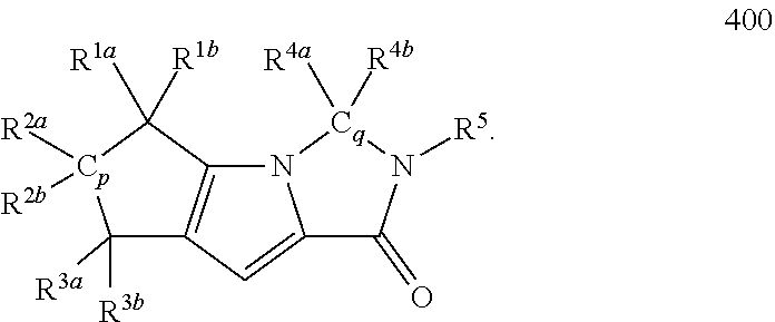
N12C3=C(C=C1C(=O)N([R5])[Cq]2([R4a])[R4b])C([R3b])([R3a])[Cp]([R2a])([R2b])C3([R1a])[R1b]
